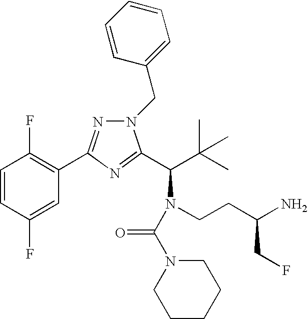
C1=CC(F)=CC(C2=NN(CC3=CC=CC=C3)C(C(C(C)(C)C)N(CCC(N)CF)C(N3CCCCC3)=O)=N2)=C1F
